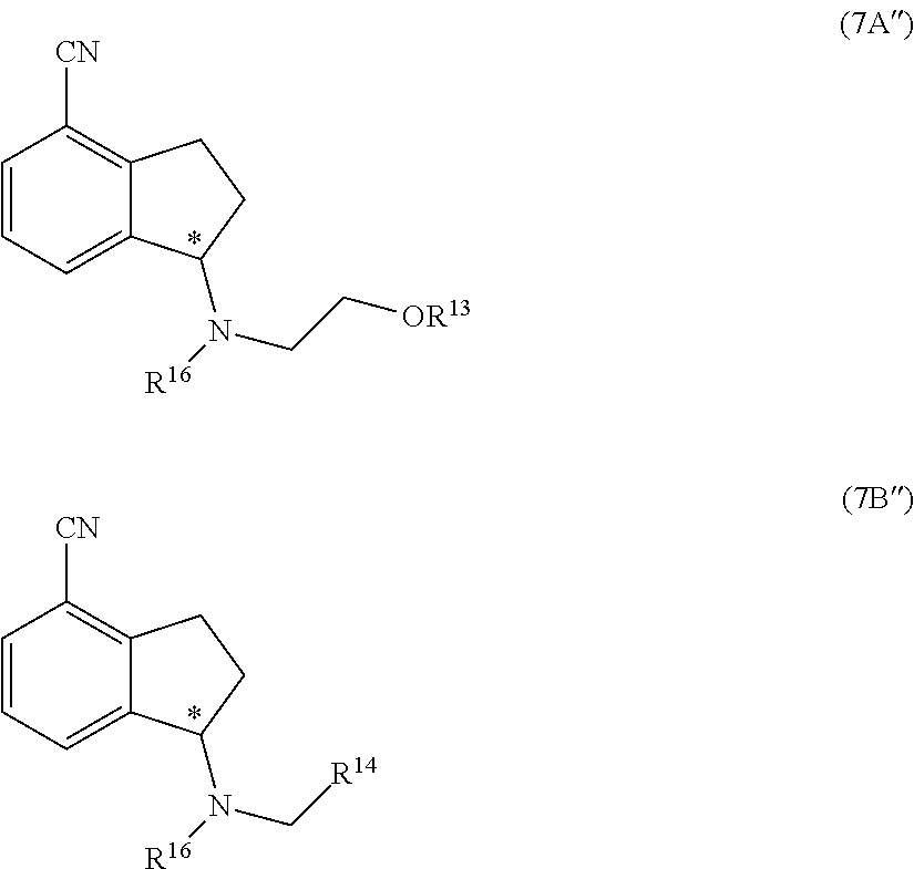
C1=CC=C2C(=C1[CN])CCC2N([R16])CC[OR13].C1=CC=C2C(=C1[CN])CCC2N([R16])C[R14]
